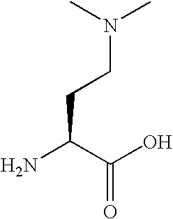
C(O)(=O)C(N)CCN(C)C
